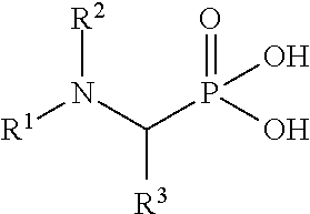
[R1]N(C(P(O)(=O)O)[R3])[R2]
